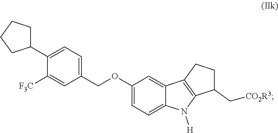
C1(COC2=CC=C3C(=C2)C2=C(N3[H])C(C[CO2R3])CC2)=CC=C(C2CCCC2)C([F3C])=C1
